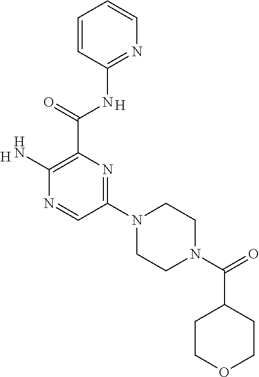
C(C1=C(N)N=CC(N2CCN(C(=O)C3CCOCC3)CC2)=N1)(=O)NC1=NC=CC=C1.[H].[H]
